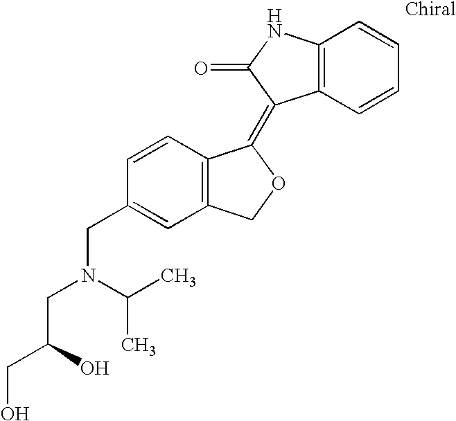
C1=CC(CN(CC(O)CO)C(C)C)=CC2=C1C(=C1C3=C(C=CC=C3)NC1=O)OC2
